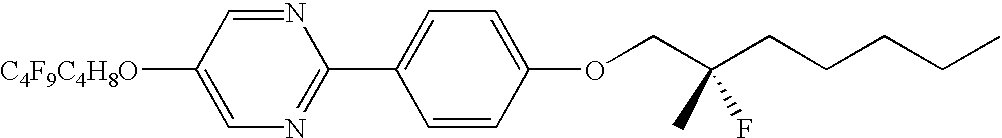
[C4F9C4H8O]C1=CN=C(C2=CC=C(OCC(CCCCC)(C)F)C=C2)N=C1
